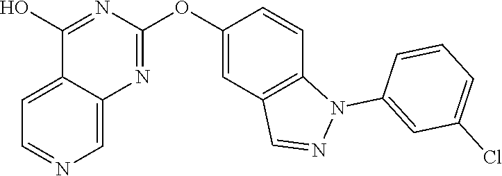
C12=CC=NC=C1N=C(OC1=CC3=C(C=C1)N(C1=CC(Cl)=CC=C1)N=C3)N=C2O
